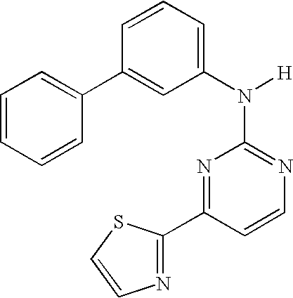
N1=C(N([H])C2=CC=CC(C3=CC=CC=C3)=C2)N=C(C2=NC=CS2)C=C1
